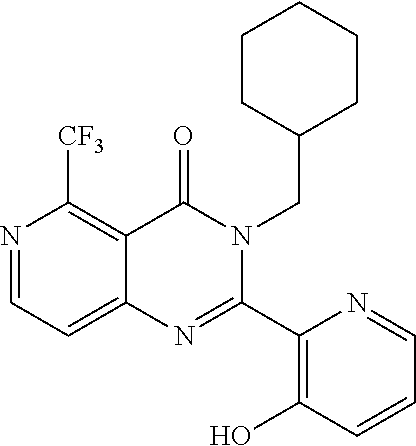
N1=CC=C2C(=C1[CF3])C(=O)N(CC1CCCCC1)C(C1=C(O)C=CC=N1)=N2
